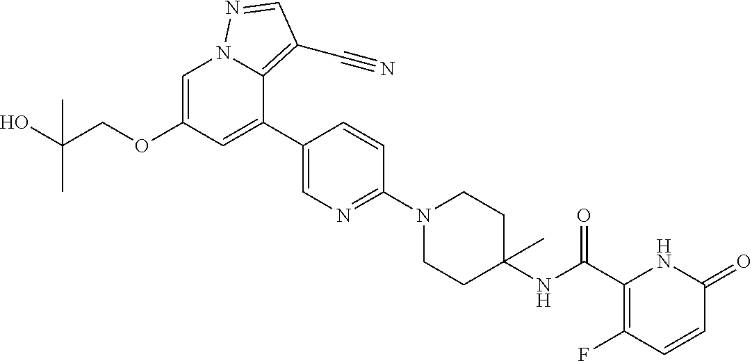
C1=C(OCC(O)(C)C)C=C(C2=CN=C(N3CCC(NC(C4=C(F)C=CC(=O)N4)=O)(C)CC3)C=C2)C2=C(C#N)C=NN12
